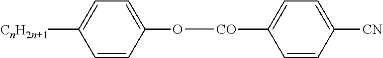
C1=CC(O[CO]C2=CC=C([CN])C=C2)=CC=C1[CnH2n+1]
